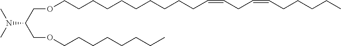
CN(C)C(COCCCCCCCCCCC=CCC=CCCCCC)COCCCCCCCC
